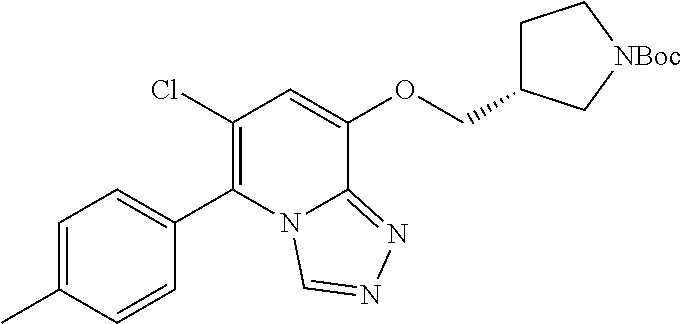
C1(Cl)=C(C2=CC=C(C)C=C2)N2C(=NN=C2)C(OCC2CC[NBoc]C2)=C1
